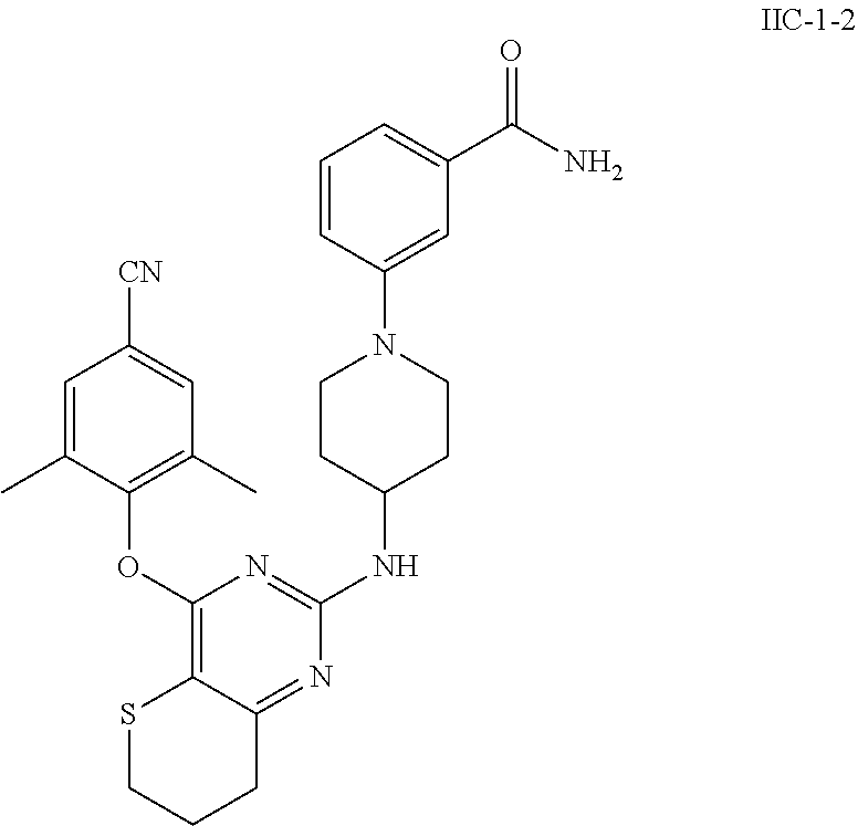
C1(OC2=C(C)C=C([CN])C=C2C)=C2C(=NC(NC3CCN(C4=CC(C(N)=O)=CC=C4)CC3)=N1)CCCS2
